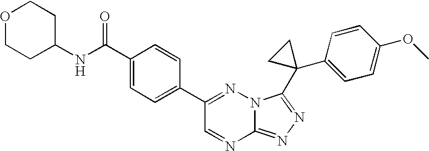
C12=NN=C(C3(C4=CC=C(OC)C=C4)CC3)N1N=C(C1=CC=C(C(NC3CCOCC3)=O)C=C1)C=N2
